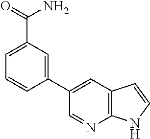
C1(C2=CC3=C(N=C2)NC=C3)=CC(C(N)=O)=CC=C1
